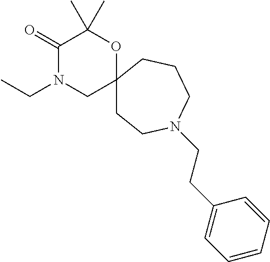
C1(=O)N(CC)CC2(OC1(C)C)CCN(CCC1=CC=CC=C1)CCC2
